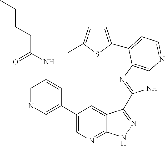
C1=NC=C(C2=CN=C3C(=C2)C(C2=NC4=C(N2)N=CC=C4C2=CC=C(C)S2)=NN3)C=C1NC(CCCC)=O
